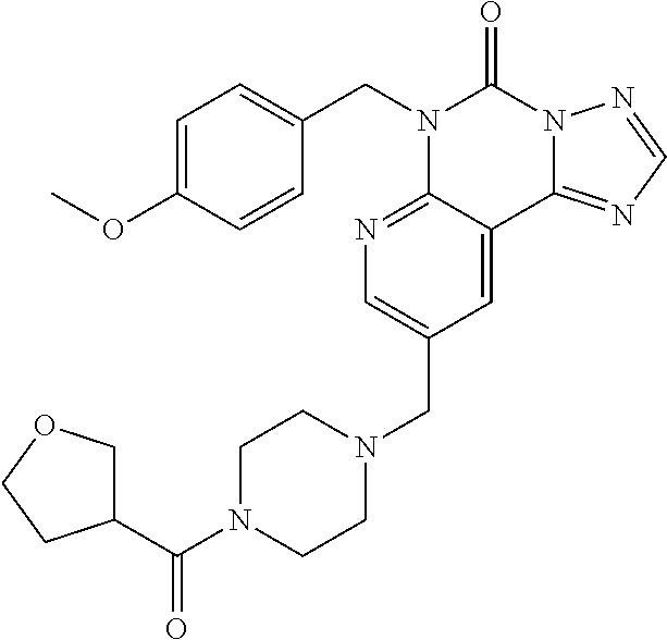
C1=C(OC)C=CC(CN2C3=NC=C(CN4CCN(C(C5COCC5)=O)CC4)C=C3C3=NC=NN3C2=O)=C1
